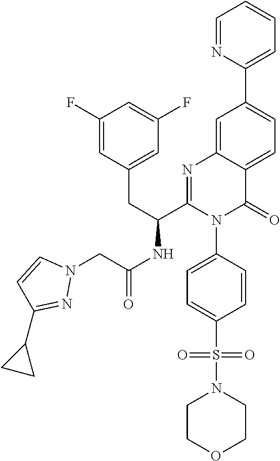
C1(N2C(=O)C3=CC=C(C4=CC=CC=N4)C=C3N=C2C(CC2=CC(F)=CC(F)=C2)NC(CN2C=CC(C3CC3)=N2)=O)=CC=C(S(N2CCOCC2)(=O)=O)C=C1
